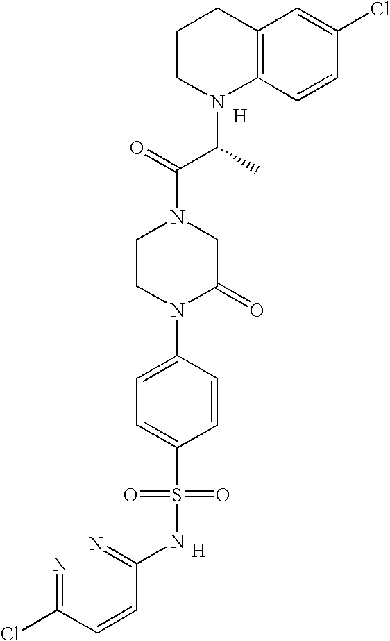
C1CN(C(C(N2CCN(C3=CC=C(S(=O)(=O)NC(=N)C=CC(=N)Cl)C=C3)C(=O)C2)=O)C)C2=C(C1)C=C(Cl)C=C2.[H].[H]
